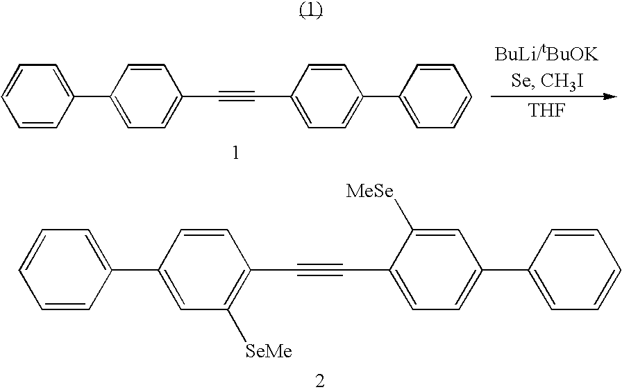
[THF].C1=CC(C2=CC=C(C#CC3=CC=C(C4=CC=CC=C4)C=C3)C=C2)=CC=C1.C1=CC(C2=CC([SeMe])=C(C#CC3=CC=C(C4=CC=CC=C4)C=C3[MeSe])C=C2)=CC=C1
